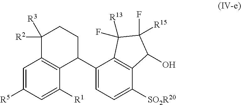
C1=C([R5])C=C([R1])C2=C1C([R2])([R3])CCC2C1=CC=C([SO2R20])C2=C1C([R13])(F)C(F)([R15])C2O
